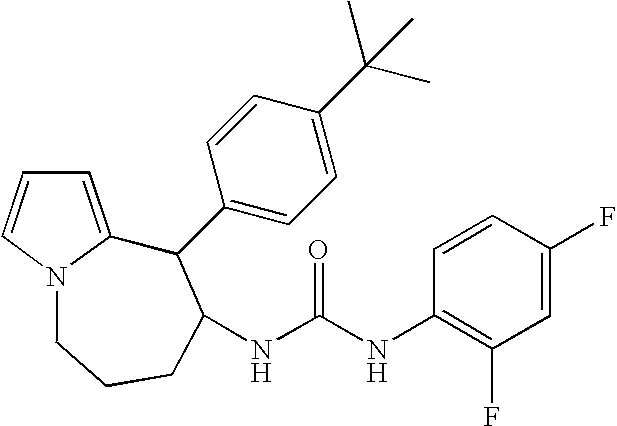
C1=C2N(C=C1)CCCC(NC(NC1=C(F)C=C(F)C=C1)=O)C2C1=CC=C(C(C)(C)C)C=C1
